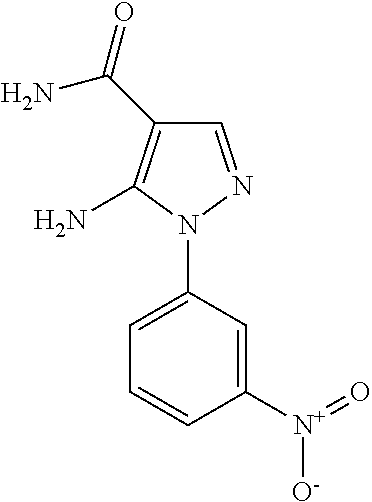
C1=NN(C2=CC=CC([N+](=O)[O-])=C2)C(N)=C1C(=O)N
